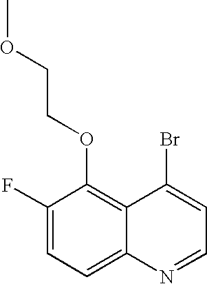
C1(F)=CC=C2C(=C1OCCOC)C(Br)=CC=N2
